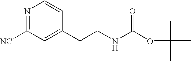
N1=C([NC])C=C(CCNC(OC(C)(C)C)=O)C=C1
